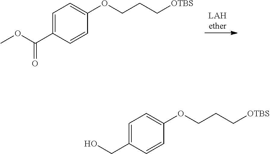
[LAHether].C1=C(C(OC)=O)C=CC(OCCC[OTBS])=C1.C1=C(CO)C=CC(OCCC[OTBS])=C1
